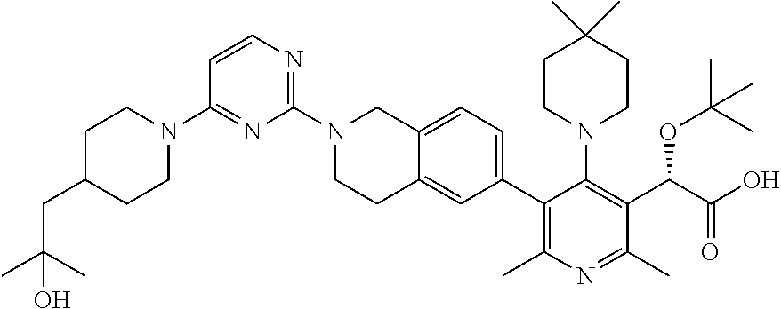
C1=CN=C(N2CCC3=CC(C4=C(C)N=C(C)C(C(OC(C)(C)C)C(=O)O)=C4N4CCC(C)(C)CC4)=CC=C3C2)N=C1N1CCC(CC(C)(C)O)CC1
